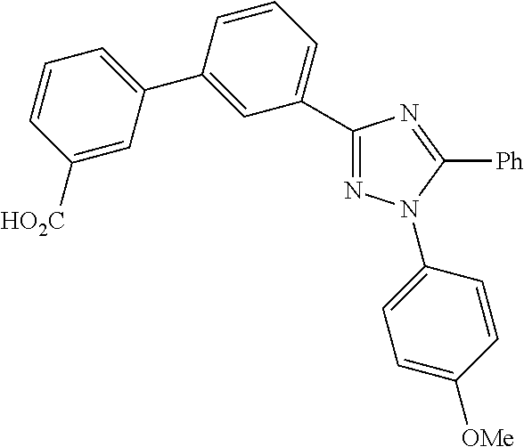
C1([HO2C])=CC(C2=CC(C3=NN(C4=CC=C([OMe])C=C4)C([Ph])=N3)=CC=C2)=CC=C1
